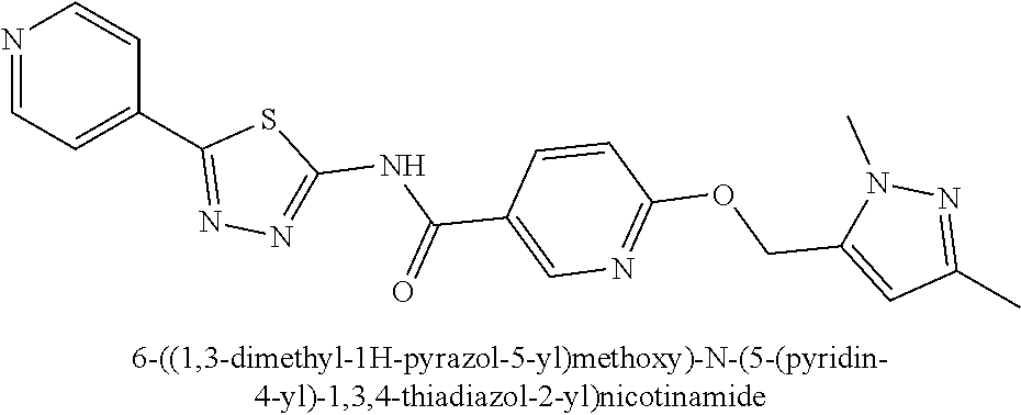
N1=CC=C(C2=NN=C(NC(C3=CN=C(OCC4=CC(C)=NN4C)C=C3)=O)S2)C=C1
